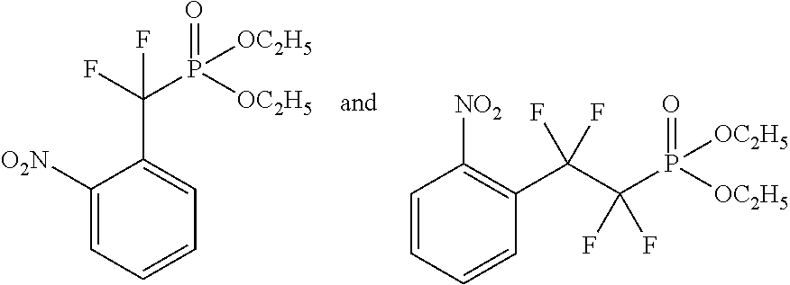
C1([O2N])=CC=CC=C1C(F)(P(=O)([OC2H5])[OC2H5])F.C1=CC=CC(C(C(P([OC2H5])([OC2H5])=O)(F)F)(F)F)=C1[NO2]
